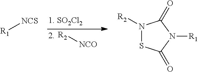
[R1][NCS].N1([R2])SC(=O)N([R1])C1=O.[R2][NCO]
